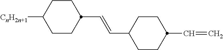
C1CC([CnH2n+1])CCC1C=CC1CCC(C=C)CC1
